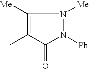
C1([Me])=C(C)C(=O)N([Ph])N1[Me]
